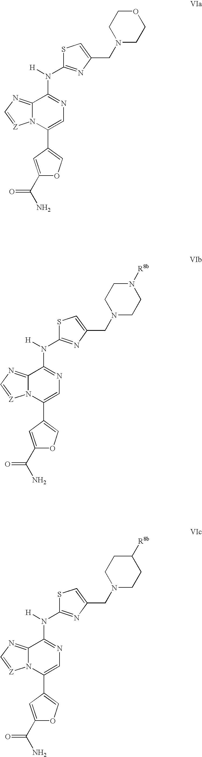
S1C(N([H])C2=NC=C(C3=COC(C(N)=O)=C3)N3C2=NC=[Z]3)=NC(CN2CCN([R8b])CC2)=C1.S1C(N([H])C2=NC=C(C3=COC(C(N)=O)=C3)N3C2=NC=[Z]3)=NC(CN2CCOCC2)=C1.S1C(N([H])C2=NC=C(C3=COC(C(N)=O)=C3)N3C2=NC=[Z]3)=NC(CN2CCC([R8b])CC2)=C1
